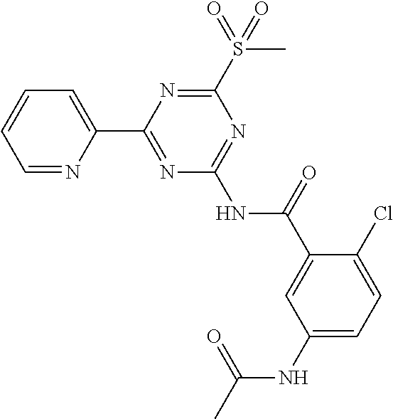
C1=NC(C2=NC(NC(C3=CC(NC(C)=O)=CC=C3Cl)=O)=NC(S(C)(=O)=O)=N2)=CC=C1
